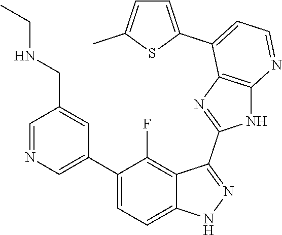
C1=NC=C(C2=CC=C3C(=C2F)C(C2=NC4=C(N2)N=CC=C4C2=CC=C(C)S2)=NN3)C=C1CNCC
